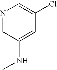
N1=CC(NC)=CC(Cl)=C1
